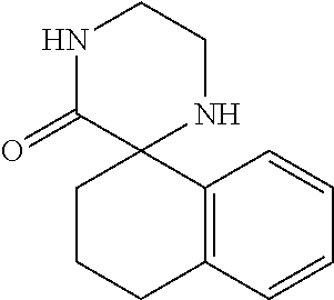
N1C(=O)C2(NCC1)CCCC1=C2C=CC=C1
